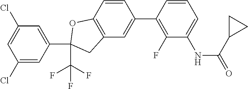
C1=CC2=C(C=C1C1=C(F)C(NC(=O)C3CC3)=CC=C1)CC(C(F)(F)F)(C1=CC(Cl)=CC(Cl)=C1)O2
